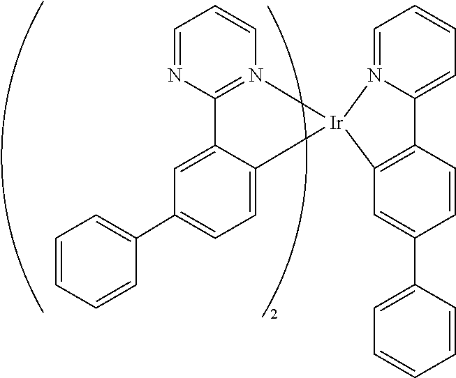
C1=CC=CC(C2=CC=C3C(=C2)C2=N(C=CC=N2)[Ir]32N3=CC=CC=C3C3=C2C=C(C2=CC=CC=C2)C=C3)=C1
